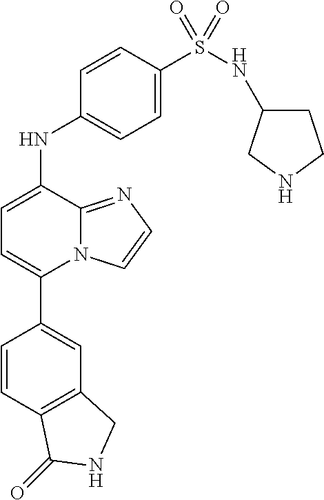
S(C1=CC=C(NC2=CC=C(C3=CC4=C(C=C3)C(=O)NC4)N3C2=NC=C3)C=C1)(NC1CCNC1)(=O)=O
